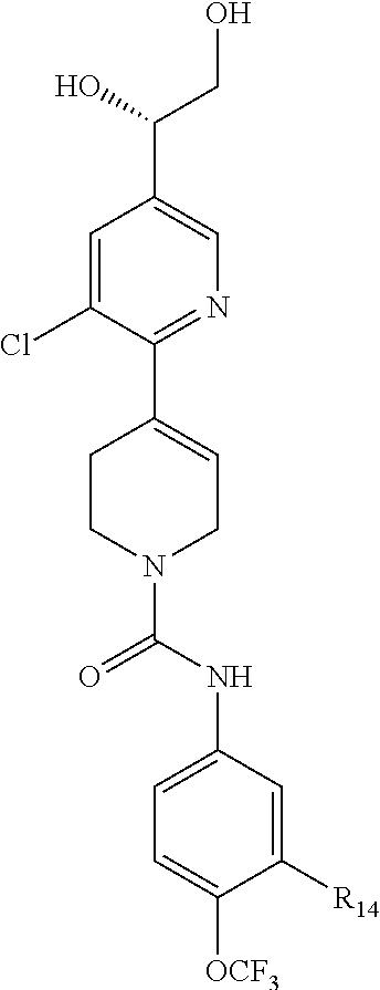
OCC(O)C1=CN=C(C2=CCN(C(=O)NC3=CC=C([OCF3])C([R14])=C3)CC2)C(Cl)=C1
